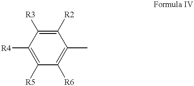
[R4]C1=C([R5])C([R6])=C(C)C([R2])=C1[R3]
